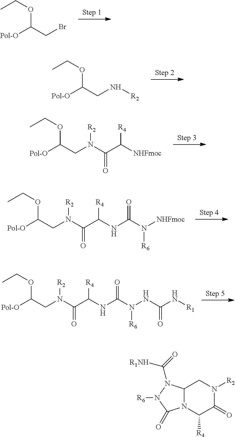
[Pol-O]C(CBr)OCC.[Pol-O]C(CN[R2])OCC.[Pol-O]C(CN(C(C([R4])[NHFmoc])=O)[R2])OCC.[Pol-O]C(CN(C(C([R4])NC(N([NHFmoc])[R6])=O)=O)[R2])OCC.[Pol-O]C(CN(C(C([R4])NC(N(NC(N[R1])=O)[R6])=O)=O)[R2])OCC.N12C(N(C(=O)[R1NH])N([R6])C1=O)CN([R2])C(=O)C2[R4]
